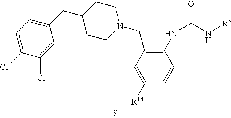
C1(CC2=CC=C(Cl)C(Cl)=C2)CCN(CC2=C(NC(N[R3])=O)C=CC([R14])=C2)CC1
